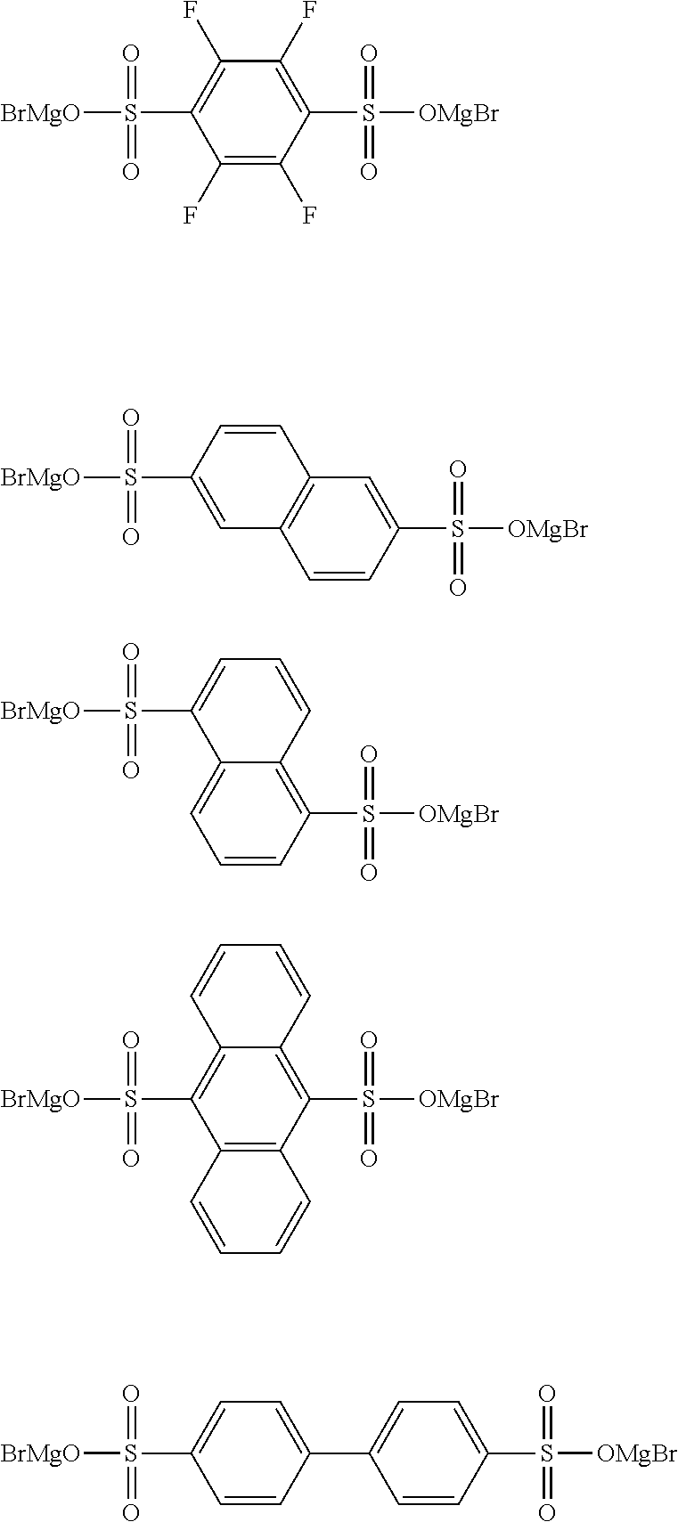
[BrMgO]S(C1=C(F)C(F)=C(S([OMgBr])(=O)=O)C(F)=C1F)(=O)=O.C12=C(C=C(S([OMgBr])(=O)=O)C=C1)C=CC(S([BrMgO])(=O)=O)=C2.[BrMgO]S(C1=CC=CC2=C(S([OMgBr])(=O)=O)C=CC=C12)(=O)=O.C1(C2=CC=C(S([BrMgO])(=O)=O)C=C2)=CC=C(S([OMgBr])(=O)=O)C=C1.[BrMgO]S(C1=C2C(=C(S([OMgBr])(=O)=O)C3=C1C=CC=C3)C=CC=C2)(=O)=O
